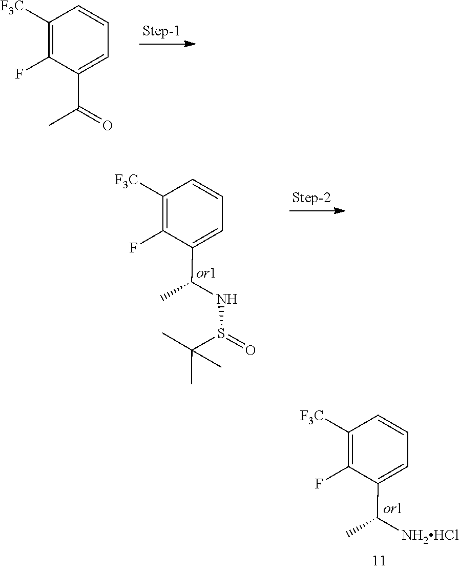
C1=CC=C(C(C)=O)C(F)=C1[F3C].[NH2HCl]C(C1=CC=CC([F3C])=C1F)C.O=S(NC(C1=CC=CC([F3C])=C1F)C)C(C)(C)C
